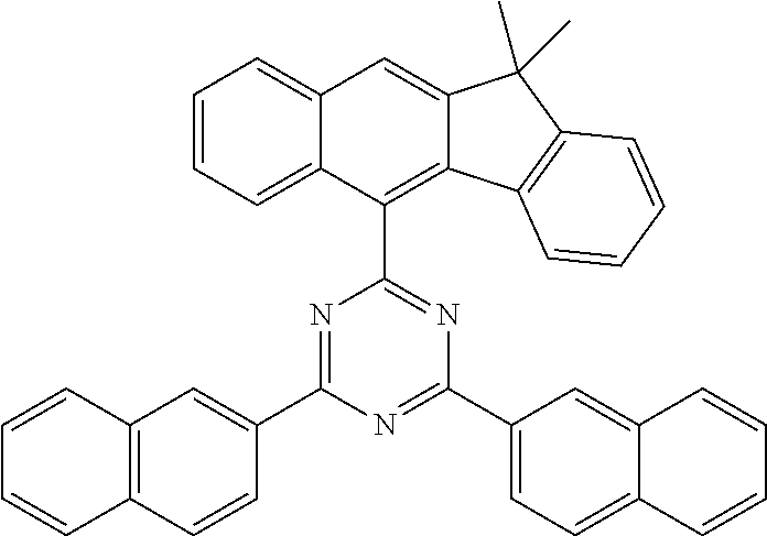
C1=CC=C2C(=C1)C=C1C(=C2C2=NC(C3=CC=C4C(=C3)C=CC=C4)=NC(C3=CC4=C(C=C3)C=CC=C4)=N2)C2=C(C1(C)C)C=CC=C2
